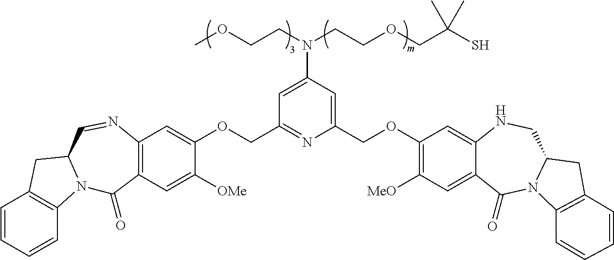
C1=CC=CC2=C1CC1N2C(=O)C2=C(N=C1)C=C(OCC1=NC(COC3=C([MeO])C=C4C(=C3)NCC3N(C4=O)C4=C(C3)C=CC=C4)=CC(N(CCOCC(S)(C)C)CCOC)=C1)C([OMe])=C2
